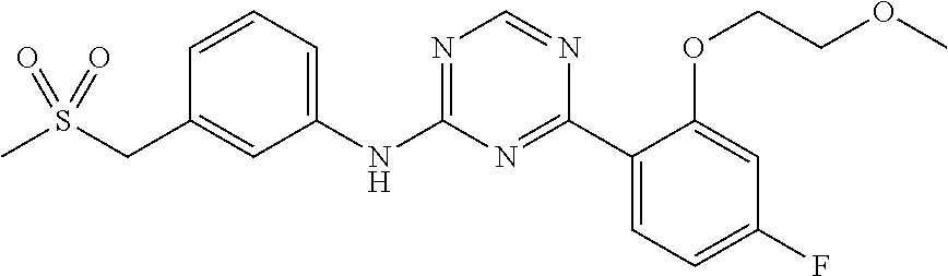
S(CC1=CC(NC2=NC=NC(C3=CC=C(F)C=C3OCCOC)=N2)=CC=C1)(C)(=O)=O
